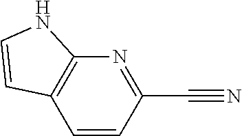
C1=CC(C#N)=NC2=C1C=CN2
